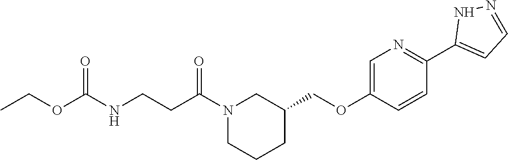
CCOC(NCCC(N1CCCC(COC2=CN=C(C3=CC=NN3)C=C2)C1)=O)=O
